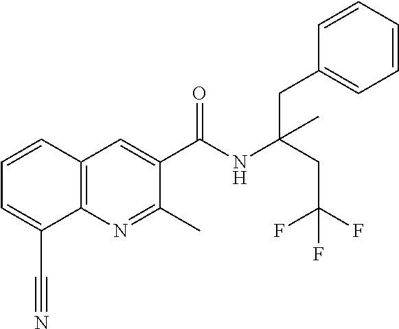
C1=CC2=C(C(C#N)=C1)N=C(C)C(C(NC(CC(F)(F)F)(CC1=CC=CC=C1)C)=O)=C2
